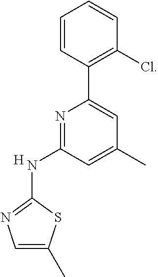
C1=C(C)SC(NC2=NC(C3=C(Cl)C=CC=C3)=CC(C)=C2)=N1.[H]
